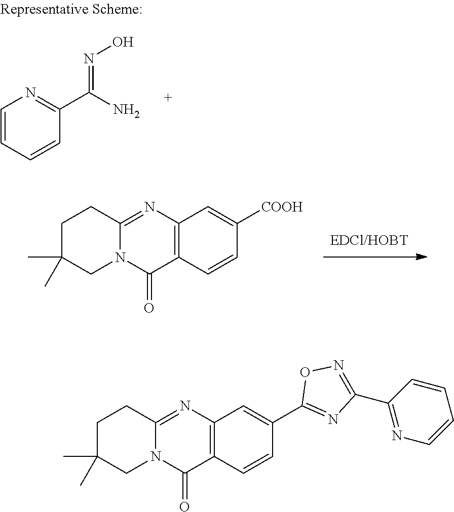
C1=CC=CC(C(N)=NO)=N1.C12=C(C=CC([COOH])=C1)C(=O)N1C(=N2)CCC(C)(C)C1.C12=C(C=CC(C3=NC(C4=NC=CC=C4)=NO3)=C1)C(=O)N1C(=N2)CCC(C)(C)C1
